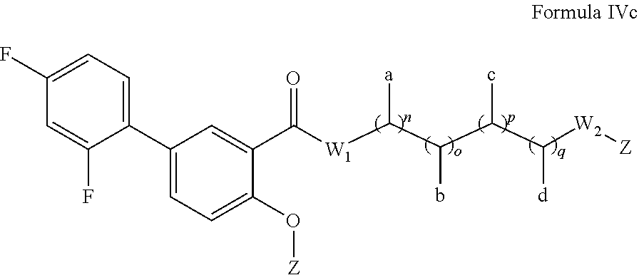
C1(F)=CC=C(C2=CC=C(O[Z])C(C([W1]C(C(C(C([W2][Z])[d])c)b)[a])=O)=C2)C(F)=C1
